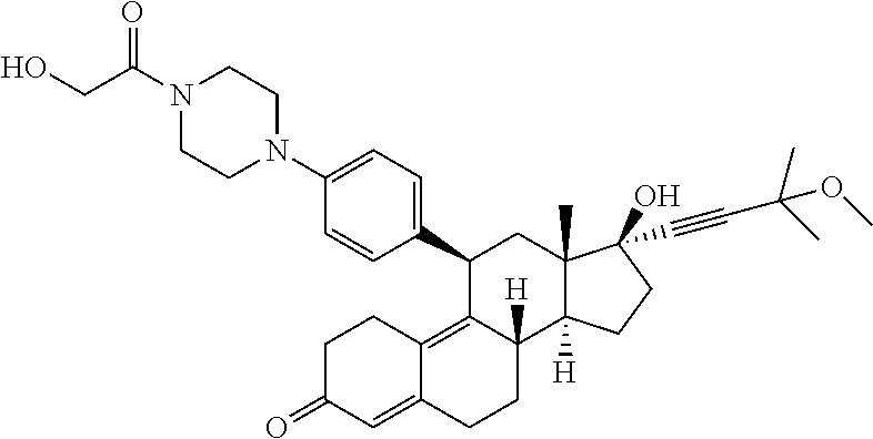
N1(C(CO)=O)CCN(C2=CC=C(C3C4=C5C(=CC(=O)CC5)CCC4([H])C4([H])C(C)(C3)C(O)(C#CC(C)(C)OC)CC4)C=C2)CC1
